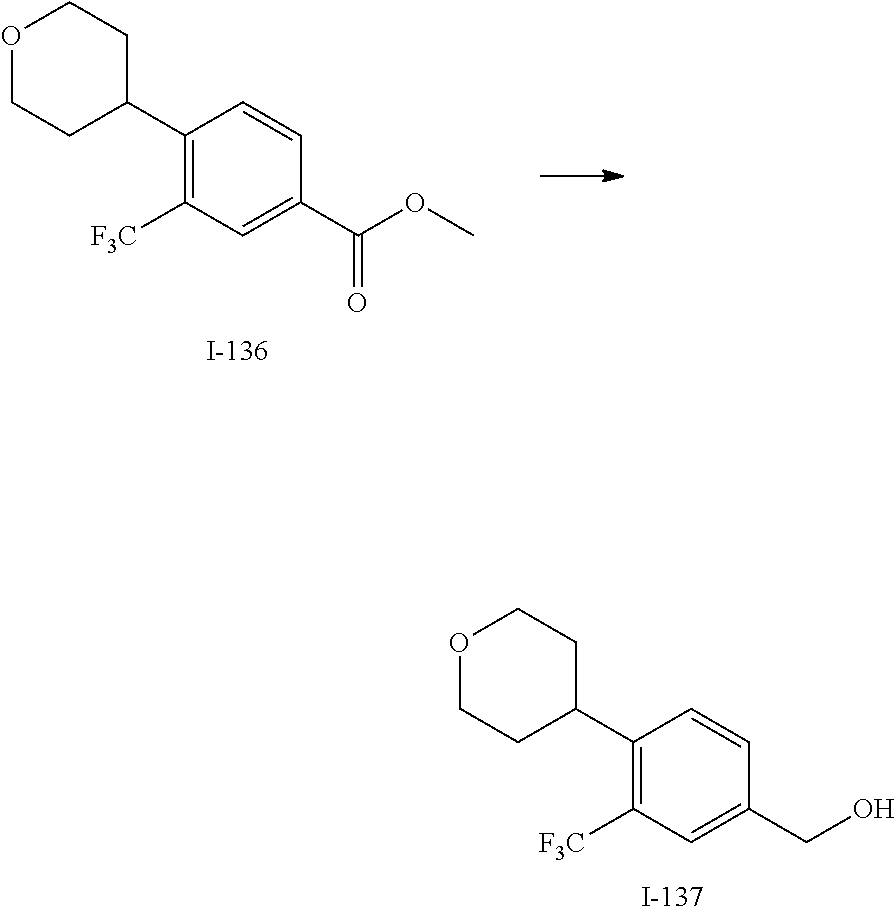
C1(C2CCOCC2)=C([F3C])C=C(CO)C=C1.C1(C2CCOCC2)=C([F3C])C=C(C(OC)=O)C=C1
